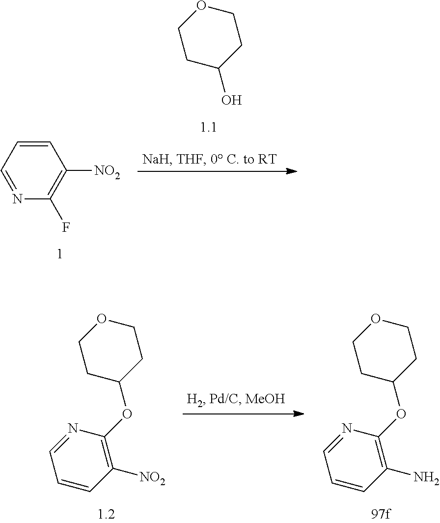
C1=NC(F)=C([NO2])C=C1.C1CC(O)CCO1.C1([NO2])=C(OC2CCOCC2)N=CC=C1.C1(N)=C(OC2CCOCC2)N=CC=C1
